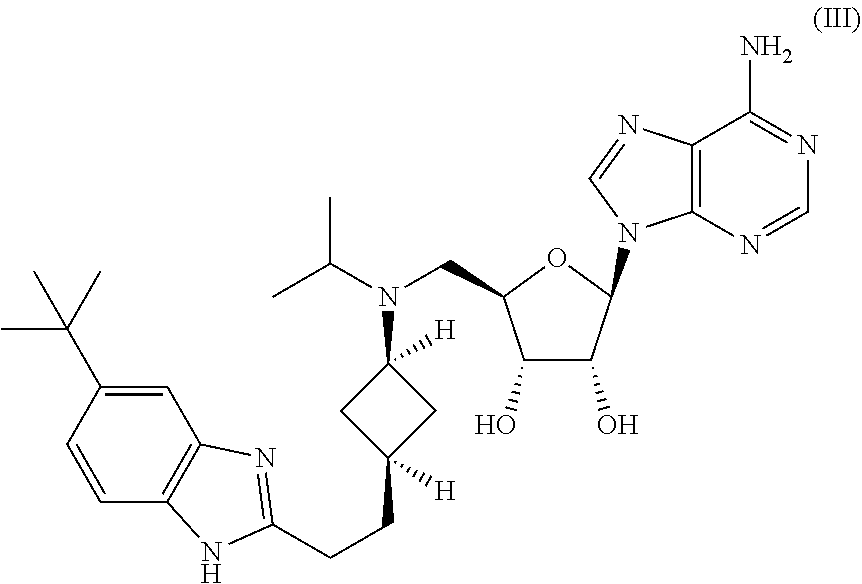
C12=C(C=C(C(C)(C)C)C=C1)N=C(CCC1([H])CC(N(C(C)C)CC3C(O)C(O)C(N4C5=C(C(N)=NC=N5)N=C4)O3)([H])C1)N2
